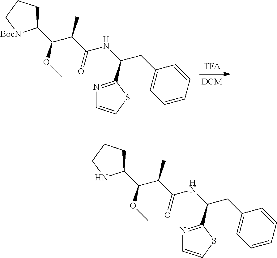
C1CC[BocN]C1C(C(C(NC(CC1=CC=CC=C1)C1=NC=CS1)=O)C)OC.C1CCNC1C(C(C(NC(CC1=CC=CC=C1)C1=NC=CS1)=O)C)OC
